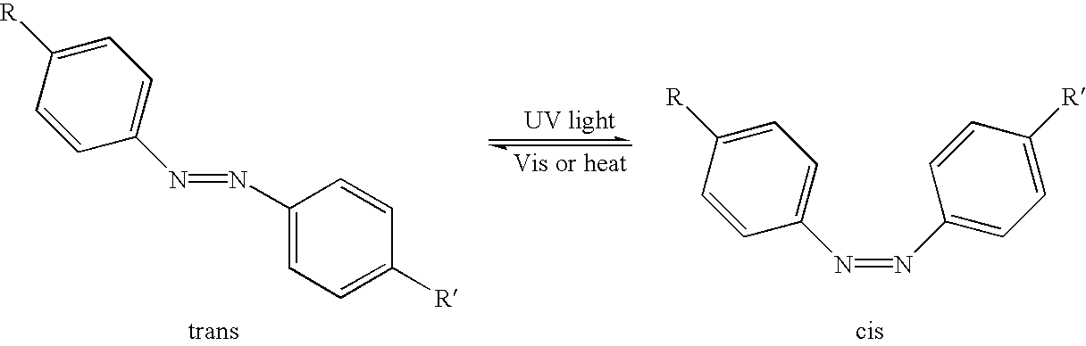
C1=C([R])C=CC(N=NC2=CC=C([R])C=C2)=C1.C1(N=NC2=CC=C([R])C=C2)=CC=C([R])C=C1
